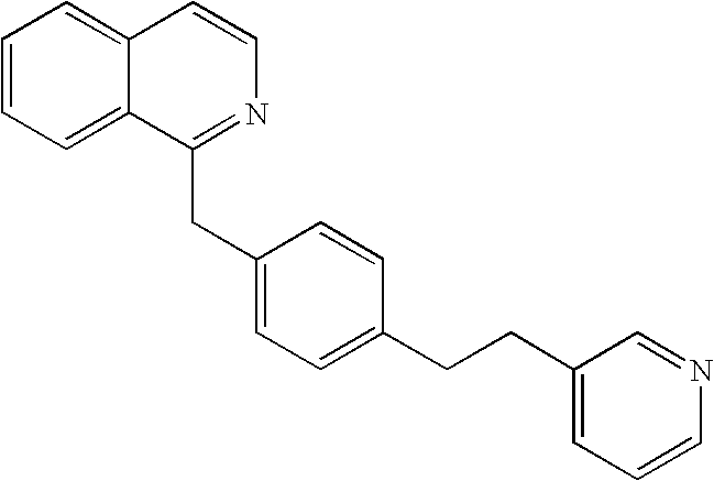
C1=CC=C2C(=C1)C=CN=C2CC1=CC=C(CCC2=CC=CN=C2)C=C1
